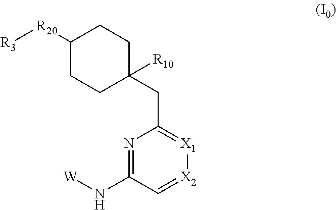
N1=C(N[W])C=[X2][X1]=C1CC1([R10])CCC([R20][R3])CC1
